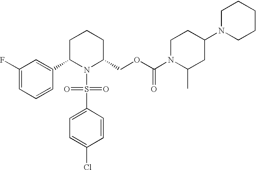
C1(F)=CC=CC(C2N(S(C3=CC=C(Cl)C=C3)(=O)=O)C(COC(N3C(C)CC(N4CCCCC4)CC3)=O)CCC2)=C1
